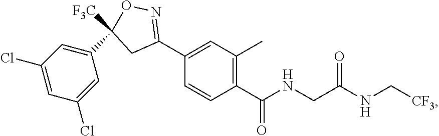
C1(C(NCC(NC[CF3])=O)=O)=C(C)C=C(C2=NOC([F3C])(C3=CC(Cl)=CC(Cl)=C3)C2)C=C1
